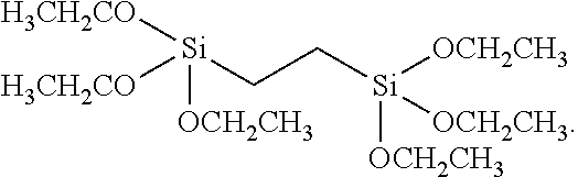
[Si]([OCH2CH3])([H3CH2CO])([H3CH2CO])CC[Si]([OCH2CH3])([OCH2CH3])[OCH2CH3]
